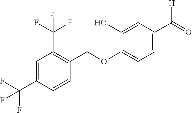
C1(C(=O)[H])=CC=C(OCC2=C(C(F)(F)F)C=C(C(F)(F)F)C=C2)C(O)=C1
